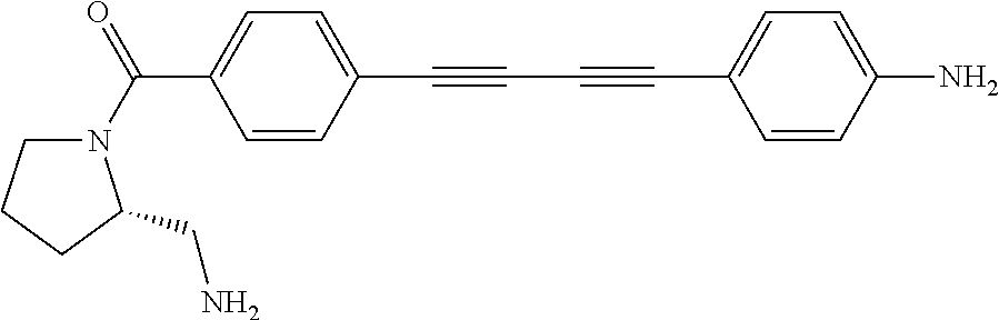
C1N(C(=O)C2=CC=C(C#CC#CC3=CC=C(N)C=C3)C=C2)C(CN)CC1
